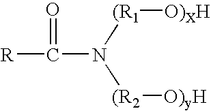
C([R])(N([(R2][O)yH])[(R1][O)XH])=O
